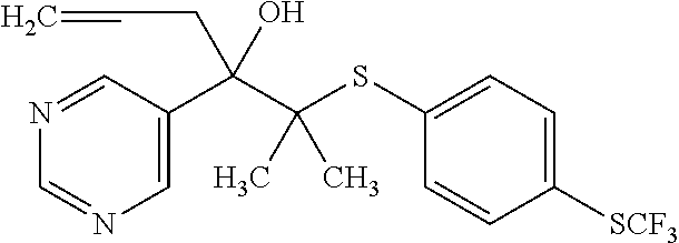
C1=C(C(C(SC2=CC=C([SCF3])C=C2)(C)C)(CC=C)O)C=NC=N1
